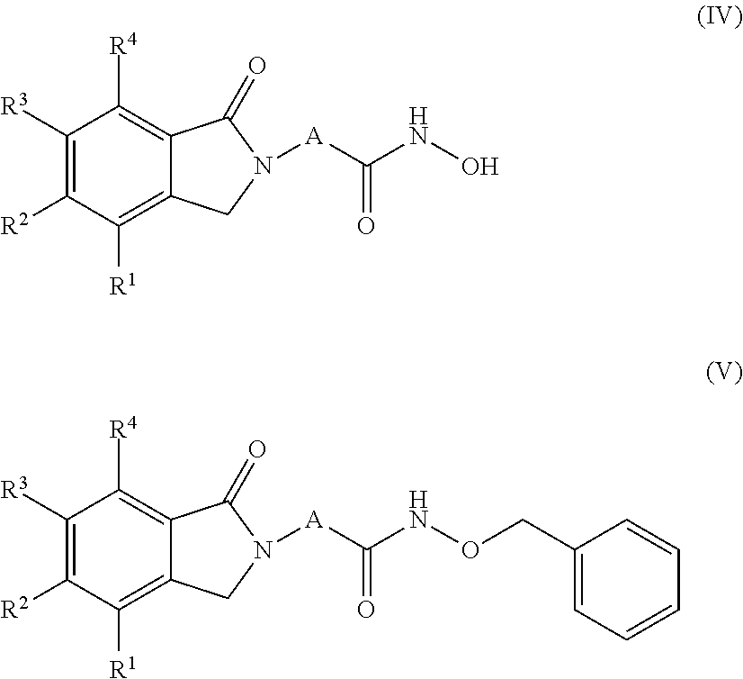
C1([R3])=C([R2])C([R1])=C2C(=C1[R4])C(=O)N([A]C(NO)=O)C2.C1([R3])=C([R2])C([R1])=C2C(=C1[R4])C(=O)N([A]C(NOCC1=CC=CC=C1)=O)C2
